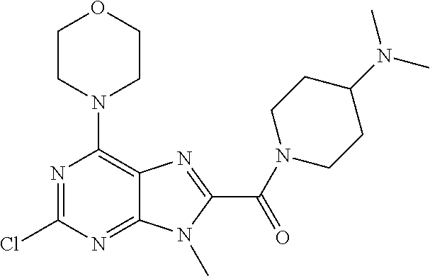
N1=C(Cl)N=C2C(=C1N1CCOCC1)N=C(C(N1CCC(N(C)C)CC1)=O)N2C
